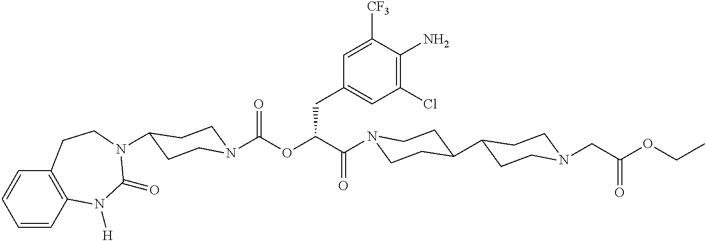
N1(C(C(OC(=O)N2CCC(N3C(=O)N([H])C4=C(C=CC=C4)CC3)CC2)CC2=CC(Cl)=C(N)C([CF3])=C2)=O)CCC(C2CCN(CC(OCC)=O)CC2)CC1
